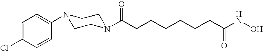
C1=C(Cl)C=CC(N2CCN(C(CCCCCCC(NO)=O)=O)CC2)=C1
